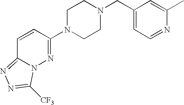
C1N(C2=NN3C(=NN=C3[CF3])C=C2)CCN(CC2=CC=NC(C)=C2)C1
